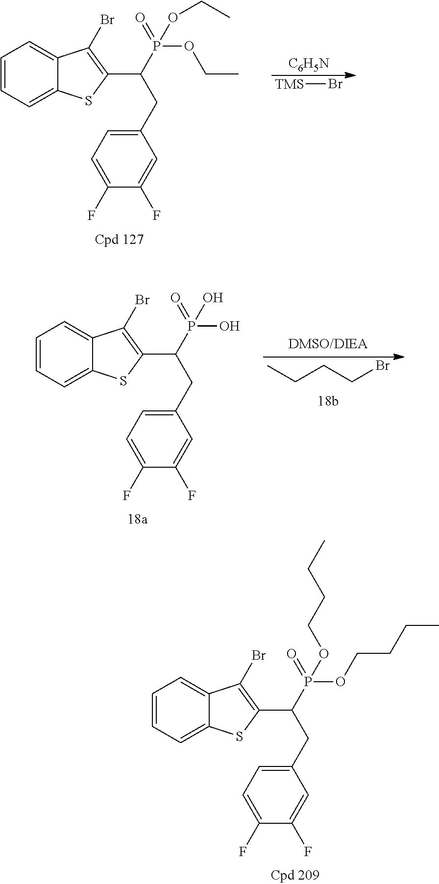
C1=CC=C2C(=C1)C(Br)=C(C(P(=O)(OCC)OCC)CC1=CC=C(F)C(F)=C1)S2.[C6H5N].[TMS]Br.C1=CC=C2C(=C1)C(Br)=C(C(P(=O)(O)O)CC1=CC=C(F)C(F)=C1)S2.CCCCBr.C1=CC=C2C(=C1)C(Br)=C(C(P(=O)(OCCCC)OCCCC)CC1=CC=C(F)C(F)=C1)S2
